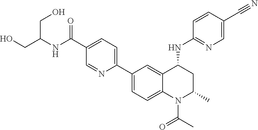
N(C(C1=CC=C(C2=CC=C3C(=C2)C(NC2=NC=C(C#N)C=C2)CC(C)N3C(C)=O)N=C1)=O)C(CO)CO
